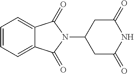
C1=CC=C2C(=C1)C(=O)N(C1CC(=O)NC(=O)C1)C2=O
